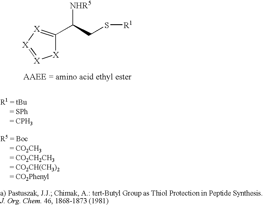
[X]1C(C([NHR5])CS[R1])=[X][X]=[X]1
